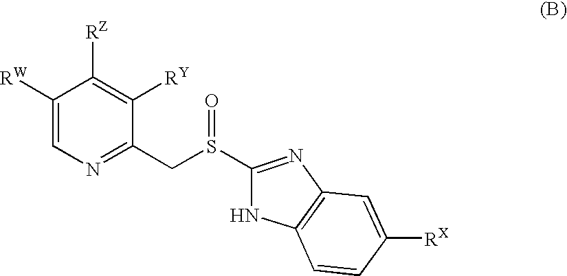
C1([RW])=CN=C(CS(=O)C2=NC3=C(N2)C=CC([RX])=C3)C([RY])=C1[RZ]
